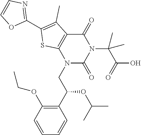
N1(CC(C2=C(OCC)C=CC=C2)OC(C)C)C(=O)N(C(C(=O)O)(C)C)C(=O)C2=C1SC(C1=NC=CO1)=C2C
